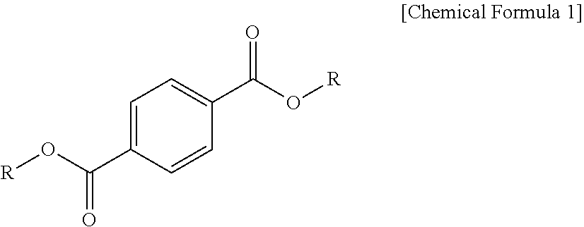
C1=C(C(O[R])=O)C=CC(C(O[R])=O)=C1
